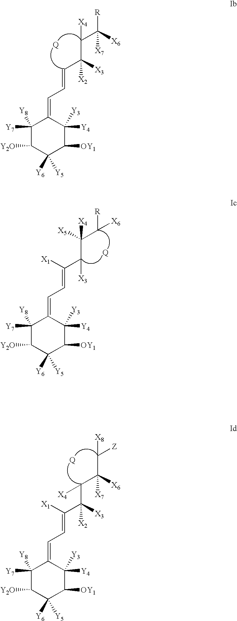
[Q].C1([Y7])([Y8])C([Y2O])C([Y6])([Y5])C([OY1])C([Y4])([Y3])C1=CC=CC(C([X4])C([X6])([R])[X7])([X2])[X3].[Q].C1([Y7])([Y8])C([Y2O])C([Y6])([Y5])C([OY1])C([Y4])([Y3])C1=CC=C(C(C([X4])(C([R])[X6])[X5])[X3])[X1].[Q].C1([Y7])([Y8])C([Y2O])C([Y6])([Y5])C([OY1])C([Y4])([Y3])C1=CC=C([X1])C([X2])([X3])C([X4])C(C([X8])[Z])([X6])[X7]
